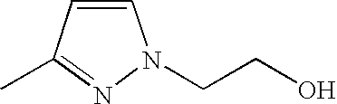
C1=CC(C)=NN1CCO
